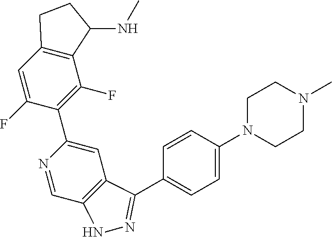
C12=C(C=C(F)C(C3=CC4=C(C=N3)NN=C4C3=CC=C(N4CCN(C)CC4)C=C3)=C1F)CCC2NC
